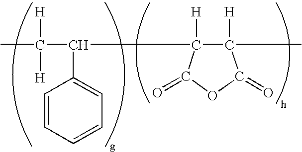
CC(C(C1=CC=CC=C1)C1([H])C([H])(C)C(=O)OC1=O)([H])[H]
